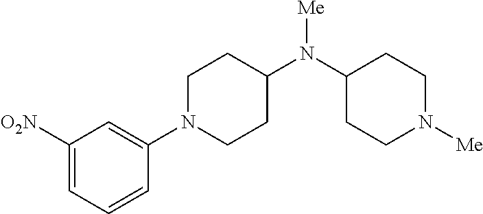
C1([O2N])=CC=CC(N2CCC(N(C3CCN([Me])CC3)[Me])CC2)=C1
